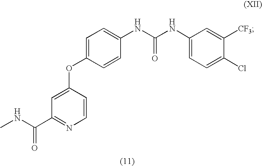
CNC(C1=NC=CC(OC2=CC=C(NC(NC3=CC=C(Cl)C([CF3])=C3)=O)C=C2)=C1)=O
